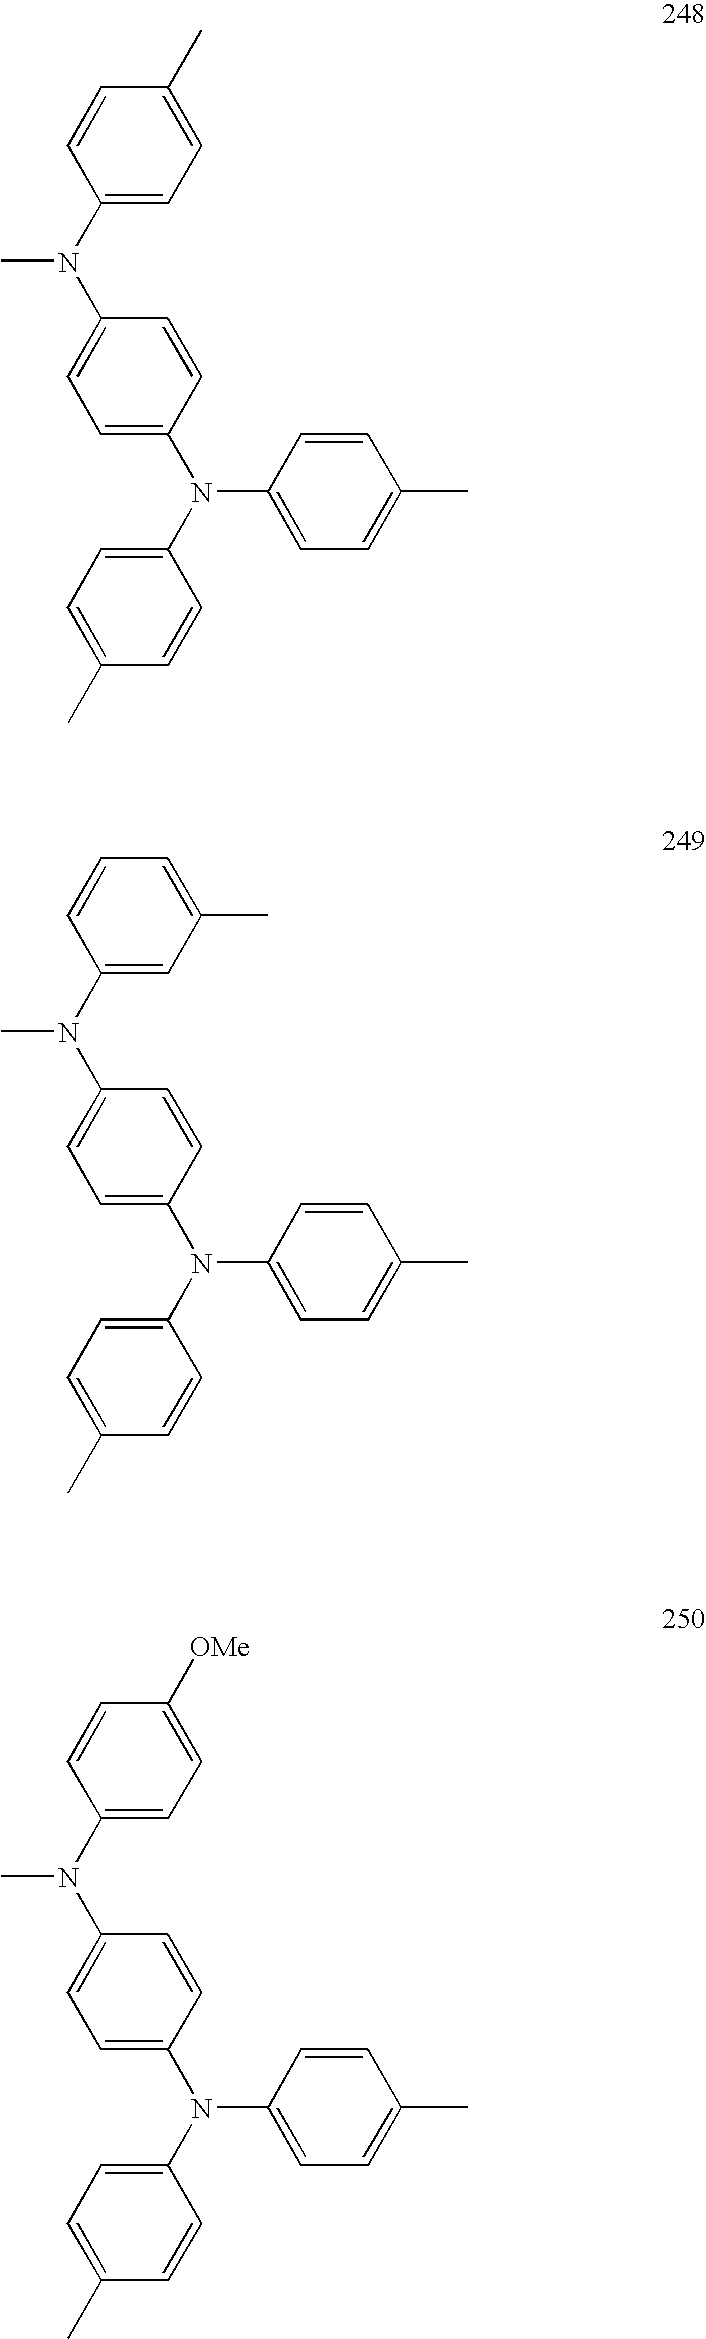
C1=C(N(C2=CC=C(N(C3=CC=C(C)C=C3)C3=CC=C(C)C=C3)C=C2)C)C=CC(C)=C1.C1=C(N(C2=CC=C(N(C3=CC=C(C)C=C3)C3=CC=C(C)C=C3)C=C2)C)C=CC=C1C.C1=C(N(C2=CC=C(N(C3=CC=C(C)C=C3)C3=CC=C(C)C=C3)C=C2)C)C=CC([OMe])=C1
